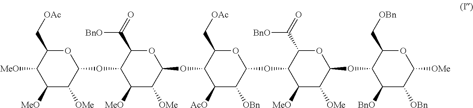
C1([MeO])C([OMe])C(OC2C([MeO])C([OMe])C(OC3C([AcO])C([OBn])C(OC4C([MeO])C([OMe])C(OC5C([BnO])C([OBn])C([OMe])OC5C[OBn])OC4C(=O)[BnO])OC3C[OAc])OC2C(=O)[BnO])OC(C[OAc])C1[MeO]
